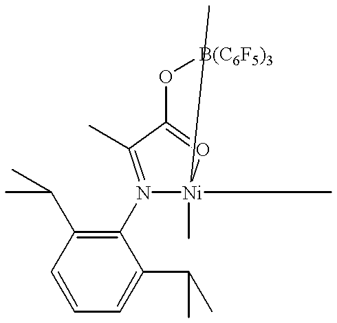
N1(C2=C(C(C)C)C=CC=C2C(C)C)=C(C)C(O[B(C6F5)3])=O[Ni]1(C)(C)C
